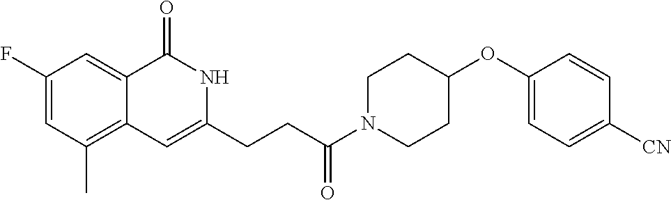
C1(F)=CC(C)=C2C(=C1)C(=O)NC(CCC(N1CCC(OC3=CC=C([CN])C=C3)CC1)=O)=C2
